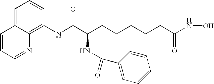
C(CCCCCC(NO)=O)(C(NC1=C2C(=CC=C1)C=CC=N2)=O)NC(C1=CC=CC=C1)=O
